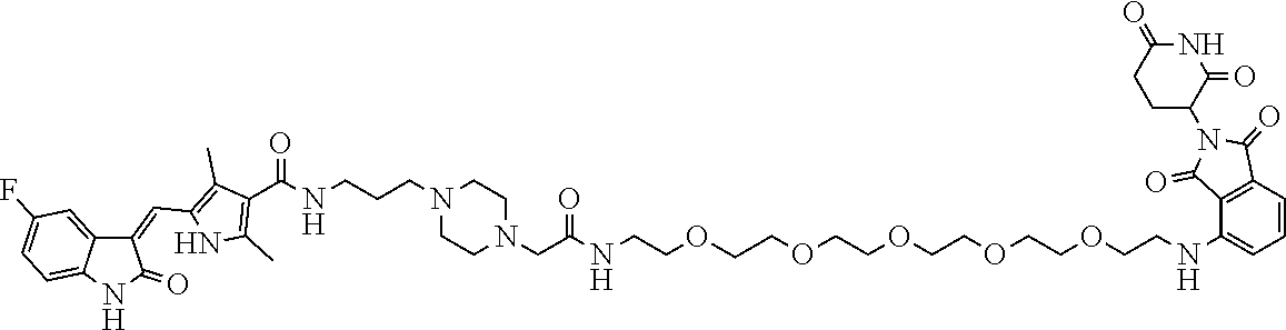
C1CN(CCCNC(C2=C(C)NC(C=C3C4=CC(F)=CC=C4NC3=O)=C2C)=O)CCN1CC(=O)NCCOCCOCCOCCOCCOCCNC1=CC=CC2=C1C(=O)N(C1CCC(=O)NC1=O)C2=O
